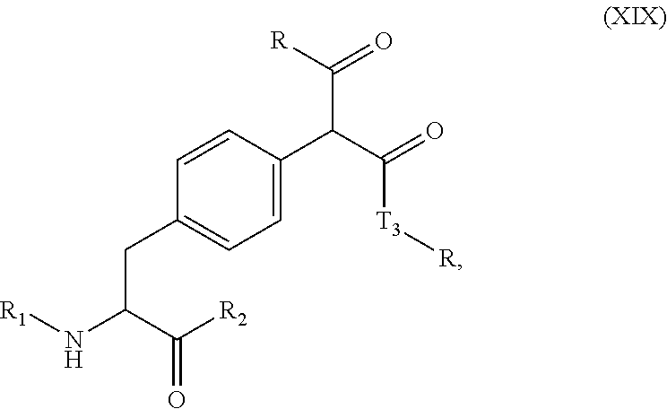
C([R2])(=O)C(N[R1])CC1=CC=C(C(C([R])=O)C(=O)[T3][R])C=C1
